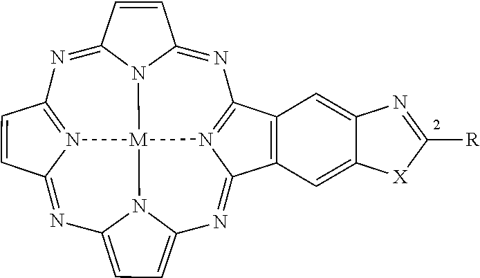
N1=C2N3C(=NC4=N5C(=NC6=CC=C7N=C8N(=C1C1=C8C=C8C(=C1)N=C([R])[X]8)[M]53N76)C=C4)C=C2
